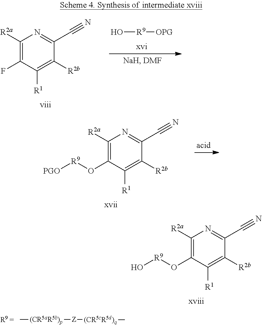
C1([R2a])=C(O[R9]O)C([R1])=C([R2b])C(C#N)=N1.C[(CR5aR5b)p][Z][(CR5cR5d)q]C.C1([R2a])=C(F)C([R1])=C([R2b])C(C#N)=N1.O[R9][OPG].C1([R2a])=C(O[R9][PGO])C([R1])=C([R2b])C(C#N)=N1
